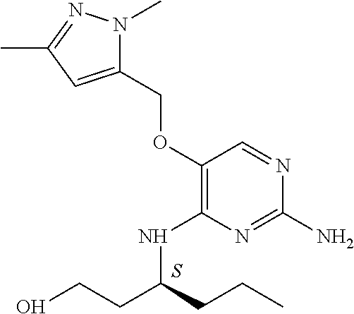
C1(N)=NC(NC(CCO)CCC)=C(OCC2=CC(C)=NN2C)C=N1.S
